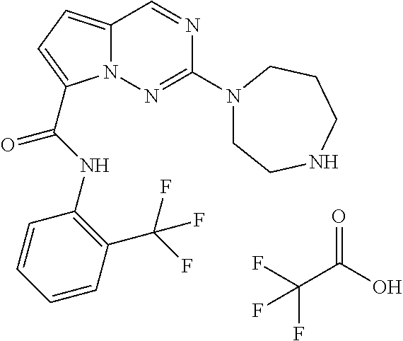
O=C(O)C(F)(F)F.N1=CC2=CC=C(C(NC3=C(C(F)(F)F)C=CC=C3)=O)N2N=C1N1CCNCCC1
